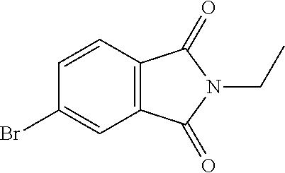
C12=C(C=CC(Br)=C1)C(=O)N(CC)C2=O
